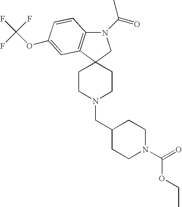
C1CN(CC2CCN(C(=O)OCC)CC2)CCC12CN(C(=O)C)C1=C2C=C(OC(F)(F)F)C=C1
